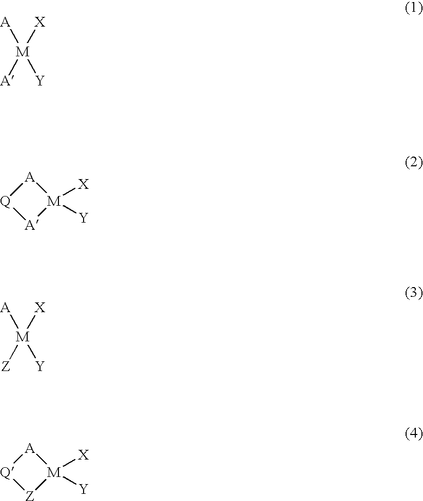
[M]([A])([X])([A])[Y].[Q]1[A][M]([X])([Y])[A]1.[Q]1[Z][M]([X])([Y])[A]1.[M]([A])([X])([Z])[Y]
